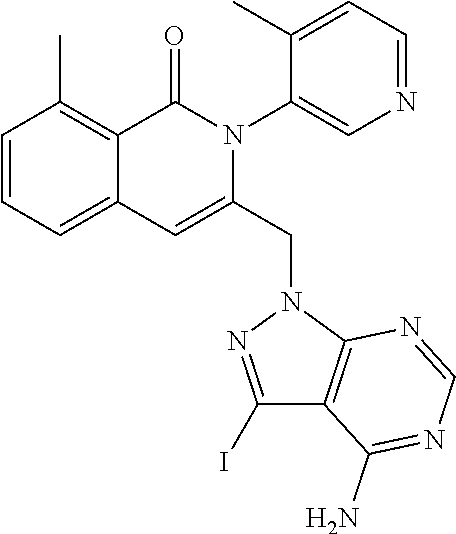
C1=CC=C2C(=C1C)C(=O)N(C1=CN=CC=C1C)C(CN1C3=C(C(N)=NC=N3)C(I)=N1)=C2
